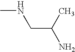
CNCC(N)C
